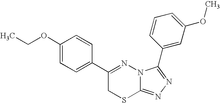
C1(OCC)=CC=C(C2=NN3C(=NN=C3C3=CC(OC)=CC=C3)SC2)C=C1
